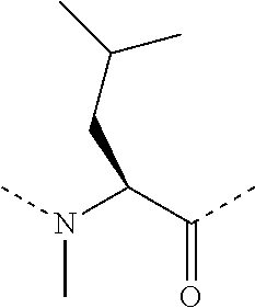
C(C(N(C)C)C(C)=O)C(C)C
